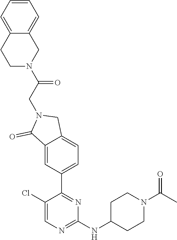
C1(Cl)=CN=C(NC2CCN(C(=O)C)CC2)N=C1C1=CC=C2C(=C1)C(=O)N(CC(=O)N1CC3=CC=CC=C3CC1)C2
